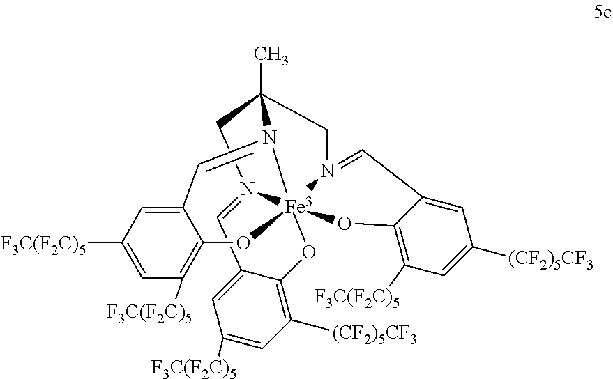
C12=CC([F3C(F2C)5])=CC([F3C(F2C)5])=C1O[Fe]1345OC6=C([(CF2)5CF3])C=C([F3C(F2C)5])C=C6C=N1CC(C)(N3=C2)CN4=CC1=CC([(CF2)5CF3])=CC([F3C(F2C)5])=C1O5
